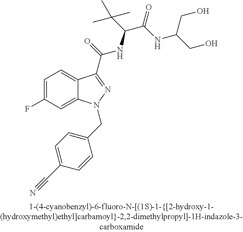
C1=C(F)C=C2C(=C1)C(C(=O)NC(C(C)(C)C)C(=O)NC(CO)CO)=NN2CC1=CC=C(C#N)C=C1
